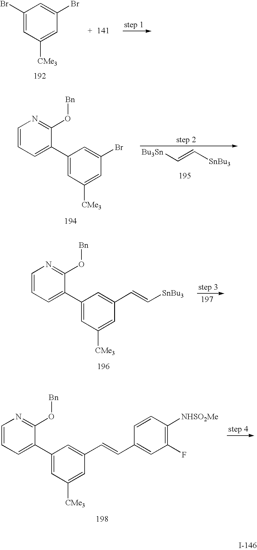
C1(Br)=CC([CMe3])=CC(Br)=C1.C1=CC=C(C2=CC([CMe3])=CC(Br)=C2)C(O[Bn])=N1.[Bu3Sn]C=C[SnBu3].C1=CC=C(C2=CC([CMe3])=CC(C=C[SnBu3])=C2)C(O[Bn])=N1.C1=CC=C(C2=CC([CMe3])=CC(C=CC3=CC(F)=C([NHSO2Me])C=C3)=C2)C(O[Bn])=N1
